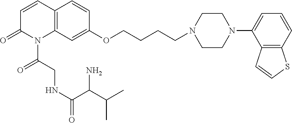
C1=CC2=C(N(C(CNC(C(N)C(C)C)=O)=O)C1=O)C=C(OCCCCN1CCN(C3=CC=CC4=C3C=CS4)CC1)C=C2
